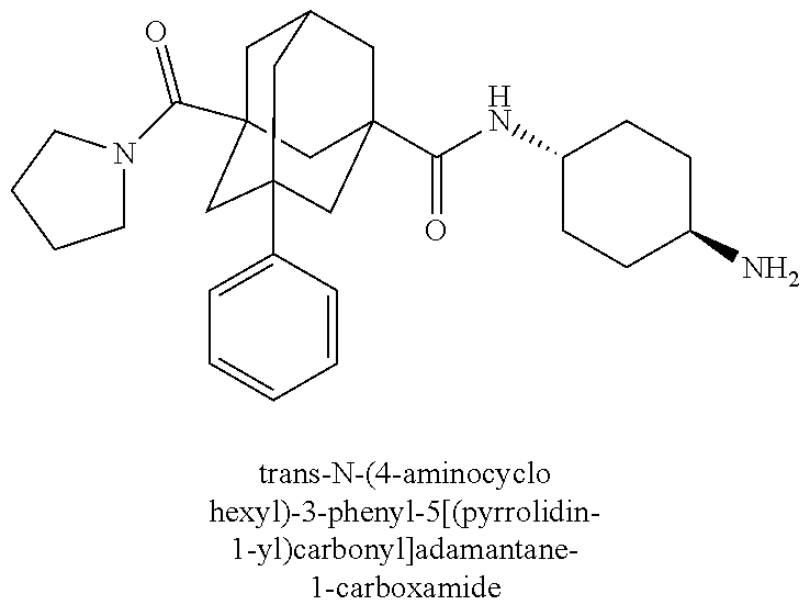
C1C2(C(=O)N3CCCC3)CC3(C4=CC=CC=C4)CC(C(=O)NC4CCC(N)CC4)(CC1C3)C2
